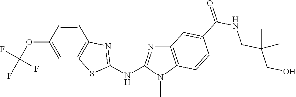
C1(OC(F)(F)F)=CC2=C(C=C1)N=C(NC1=NC3=C(N1C)C=CC(C(NCC(CO)(C)C)=O)=C3)S2
